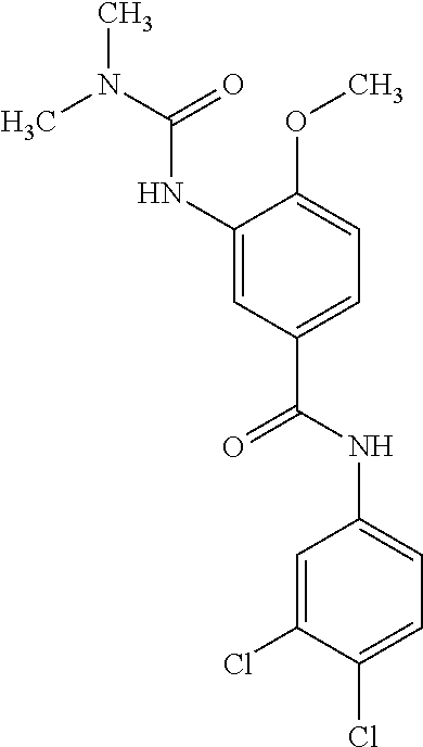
C1(NC(N(C)C)=O)=CC(C(NC2=CC=C(Cl)C(Cl)=C2)=O)=CC=C1OC
